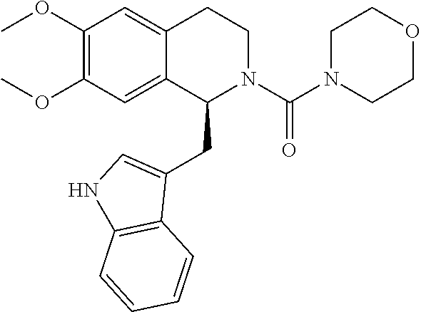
C1(OC)=C(OC)C=C2C(=C1)CCN(C(N1CCOCC1)=O)C2CC1=CNC2=C1C=CC=C2
